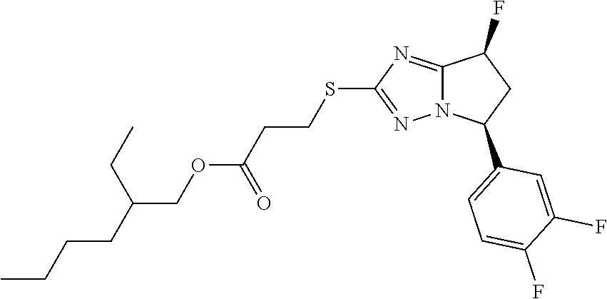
CCCCC(COC(CCSC1=NN2C(=N1)C(F)CC2C1=CC=C(F)C(F)=C1)=O)CC
